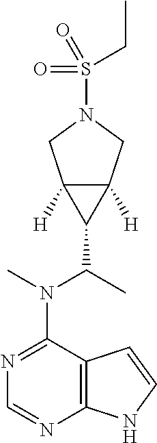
N1=C(N(C(C2C3([H])C2([H])CN(S(CC)(=O)=O)C3)C)C)C2=C(N=C1)NC=C2
